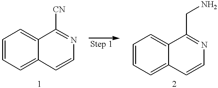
C1=CC=C2C(=C1)C([CN])=NC=C2.C1=CC=C2C(=C1)C(CN)=NC=C2
